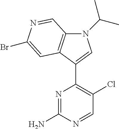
N1=C(N)N=CC(Cl)=C1C1=CN(C(C)C)C2=C1C=C(Br)N=C2
